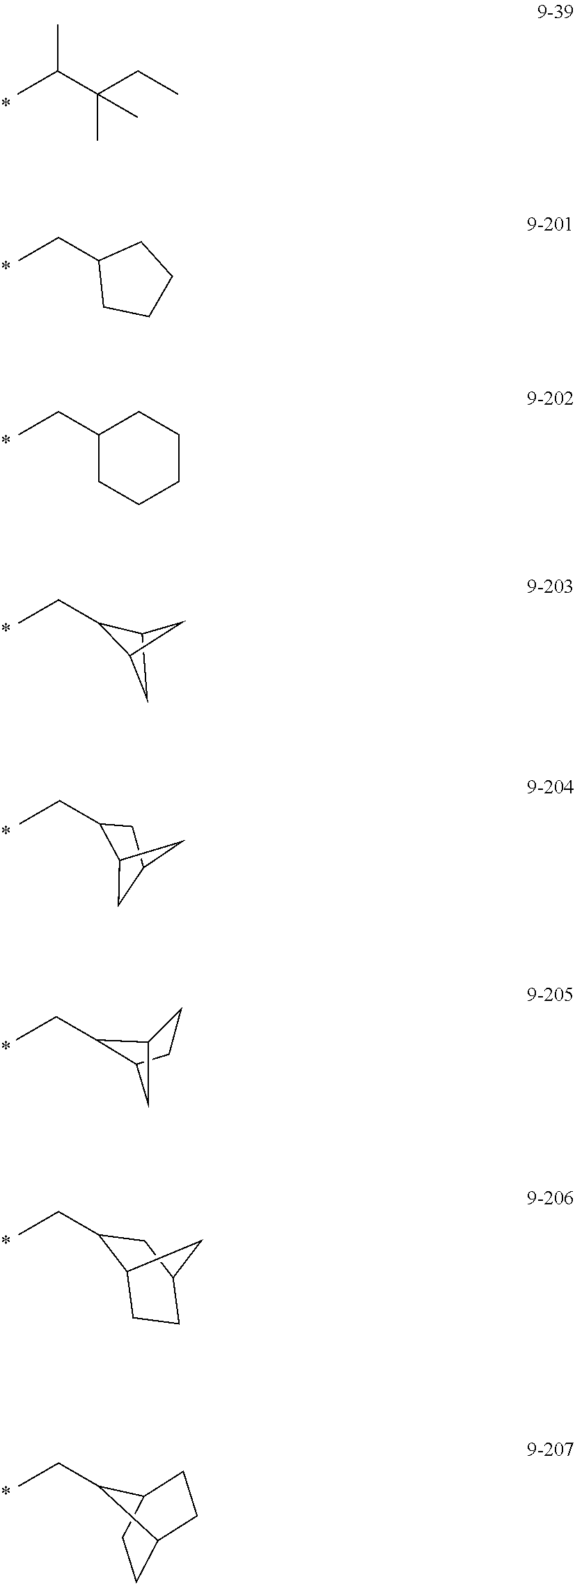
CC(C(CC)(C)C)C.CCC1CCCC1.CCC1CCCCC1.CCC1C2CC1C2.C12CC(CC)C(C1)C2.CCC1C2CCC1C2.CCC1C2CCC(C1)C2.CCC1C2CCC1CC2
